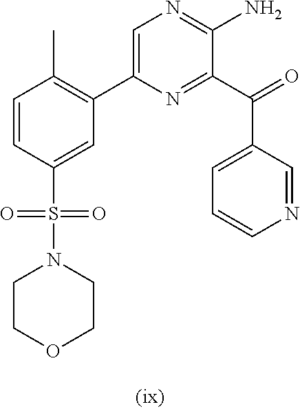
C1=CC(S(N2CCOCC2)(=O)=O)=CC(C2=CN=C(N)C(C(=O)C3=CC=CN=C3)=N2)=C1C
